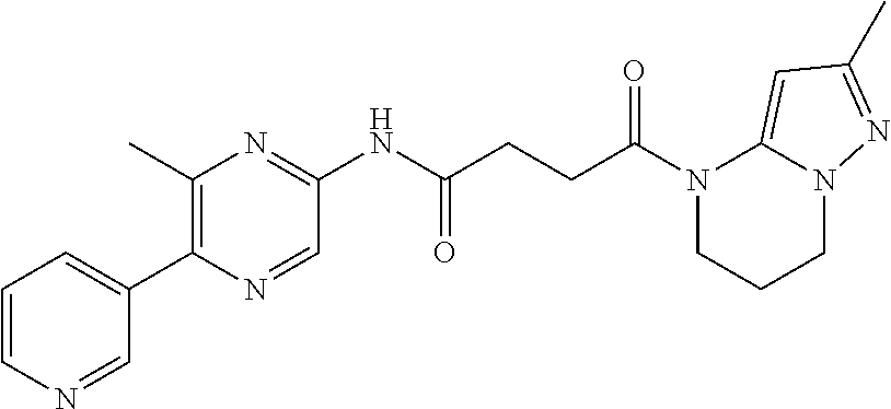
N1(C(CCC(NC2=NC(C)=C(C3=CC=CN=C3)N=C2)=O)=O)CCCN2C1=CC(C)=N2
